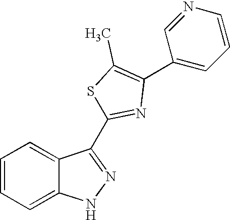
C1=CC=C2C(=C1)NN=C2C1=NC(C2=CC=CN=C2)=C(C)S1
